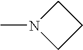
C1N(C)CC1
